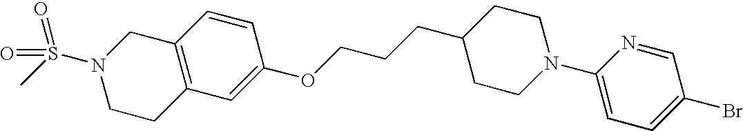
C12=C(C=C(OCCCC3CCN(C4=CC=C(Br)C=N4)CC3)C=C1)CCN(S(C)(=O)=O)C2
